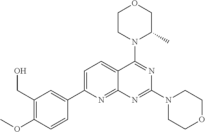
C1=C(C2=CC(CO)=C(OC)C=C2)N=C2C(=C1)C(N1C(C)COCC1)=NC(N1CCOCC1)=N2
